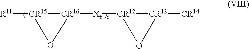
[R11][CR15]1[CR16]([Xb][CR12]2[CR13]([CR14])O2)O1
